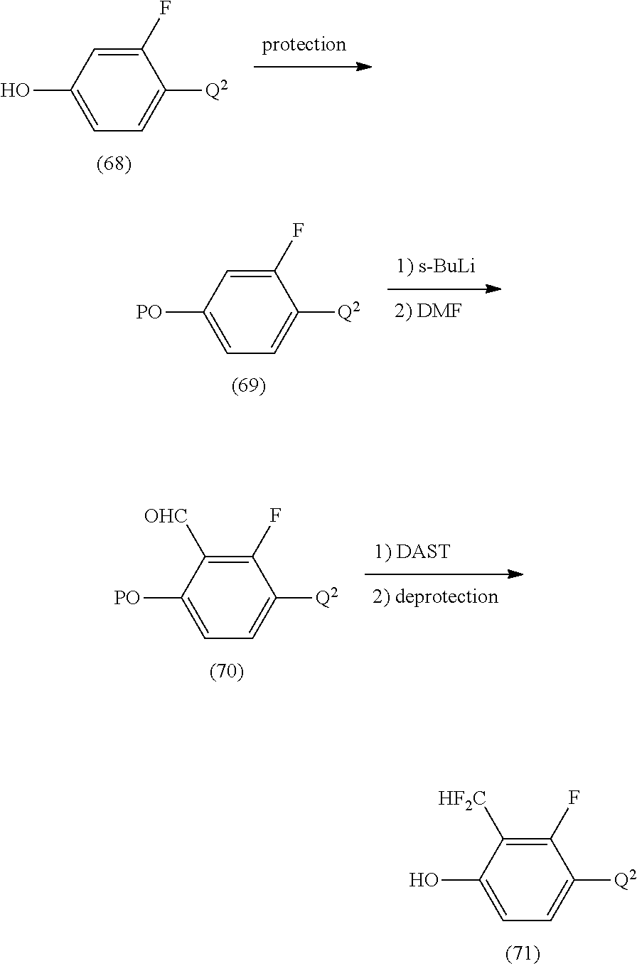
C1(F)=C([OHC])C([PO])=CC=C1[Q2].C1(F)=C([HF2C])C(O)=CC=C1[Q2].C1(F)=CC([PO])=CC=C1[Q2].C1(F)=CC(O)=CC=C1[Q2]
